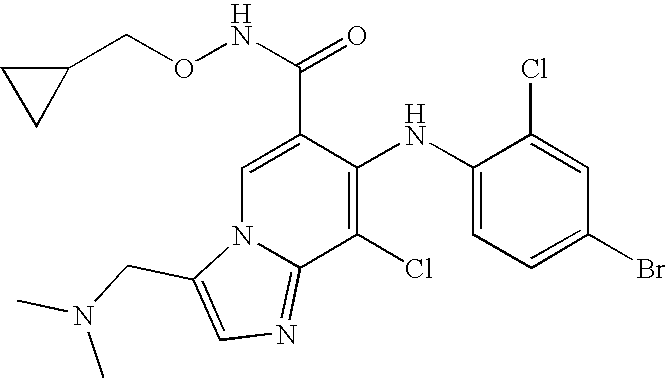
C1(Cl)=C(NC2=CC=C(Br)C=C2Cl)C(C(NOCC2CC2)=O)=CN2C1=NC=C2CN(C)C
